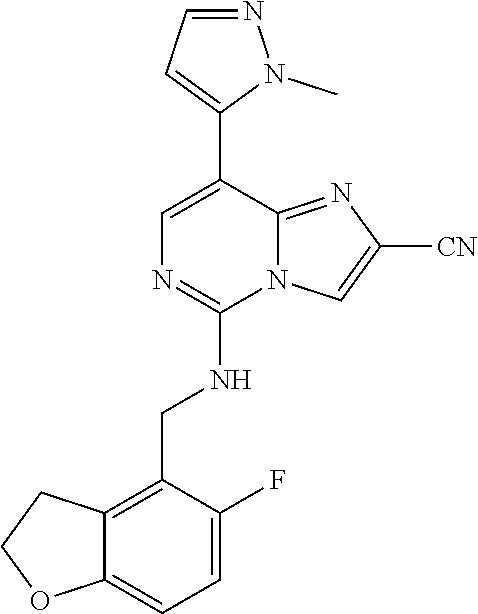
C1(C2=CN=C(NCC3=C4C(=CC=C3F)OCC4)N3C2=NC([CN])=C3)=CC=NN1C
